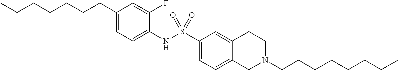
C1(CCCCCCC)=CC=C(NS(C2=CC=C3C(=C2)CCN(CCCCCCCC)C3)(=O)=O)C(F)=C1
